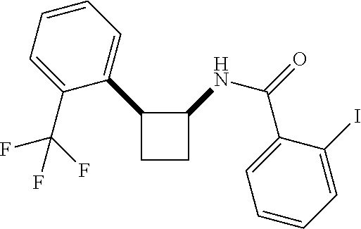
C1=C(C(F)(F)F)C(C2CCC2NC(C2=CC=CC=C2I)=O)=CC=C1
